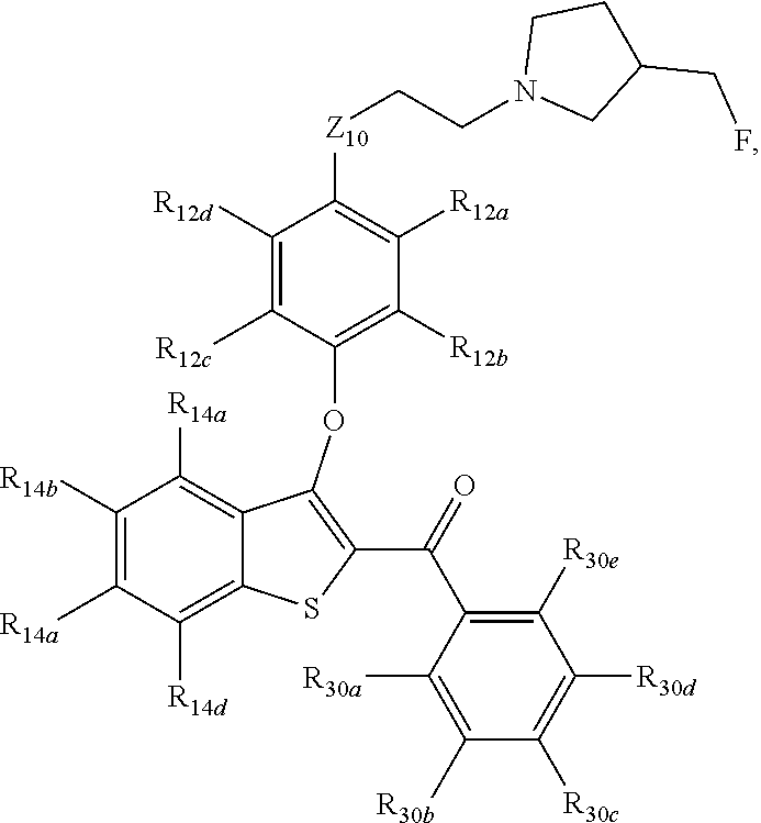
C1([R14b])=C([R14a])C([R14d])=C2C(=C1[R14a])C(OC1=C([R12b])C([R12a])=C([Z10]CCN3CC(CF)CC3)C([R12d])=C1[R12c])=C(C(=O)C1=C([R30e])C([R30d])=C([R30c])C([R30b])=C1[R30a])S2
